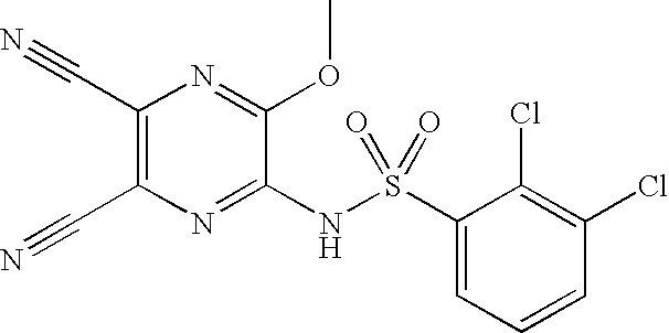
C1(C#N)=C(C#N)N=C(NS(=O)(C2=CC=CC(Cl)=C2Cl)=O)C(OC)=N1
